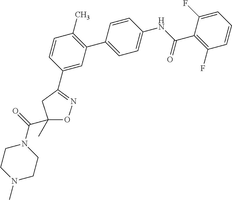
C1(C)(C(=O)N2CCN(C)CC2)ON=C(C2=CC(C3=CC=C(NC(C4=C(F)C=CC=C4F)=O)C=C3)=C(C)C=C2)C1
